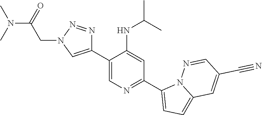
C1(C2=CN(CC(=O)N(C)C)N=N2)=CN=C(C2=CC=C3N2N=CC(C#N)=C3)C=C1NC(C)C
